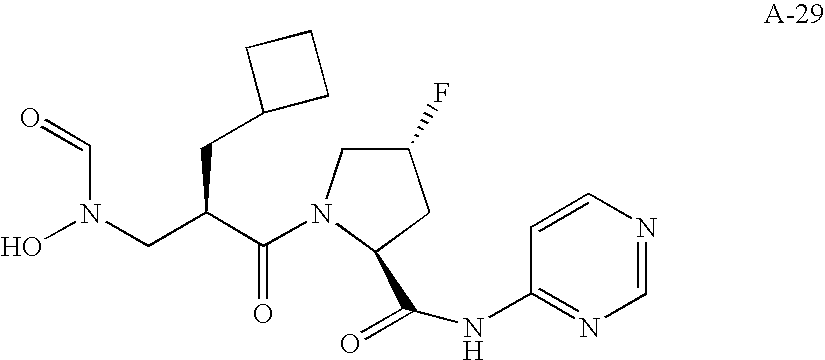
ON(CC(C(=O)N1CC(F)CC1C(=O)NC1=NC=NC=C1)CC1CCC1)C=O
